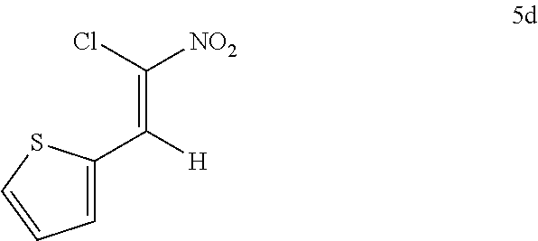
C1=C(C(=C(Cl)[NO2])[H])SC=C1
